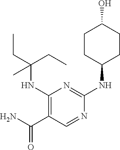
C1(NC(CC)(CC)C)=C(C(N)=O)C=NC(NC2CCC(O)CC2)=N1
